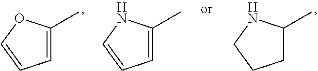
C1=C(C)OC=C1.C1=C(C)NC=C1.C1C(C)NCC1
